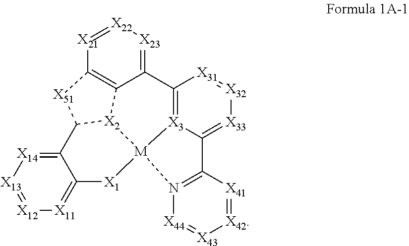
[X23]1=C2C3=C([X21]=[X22]1)[X51]C1[X2]3[M]3([X3]4=C2[X31]=[X32][X33]=C4C2=N3[X44]=[X43][X42]=[X41]2)[X1]C2=[X11][X12]=[X13][X14]=C12
